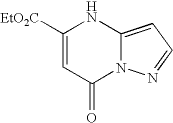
C1([EtO2C])=CC(=O)N2C(=CC=N2)N1
